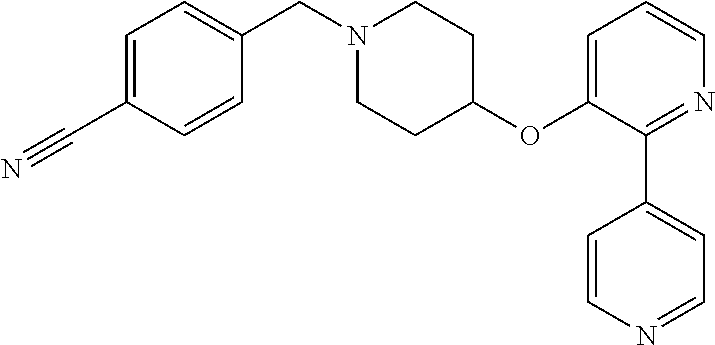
C1=C(C#N)C=CC(CN2CCC(OC3=CC=CN=C3C3=CC=NC=C3)CC2)=C1
